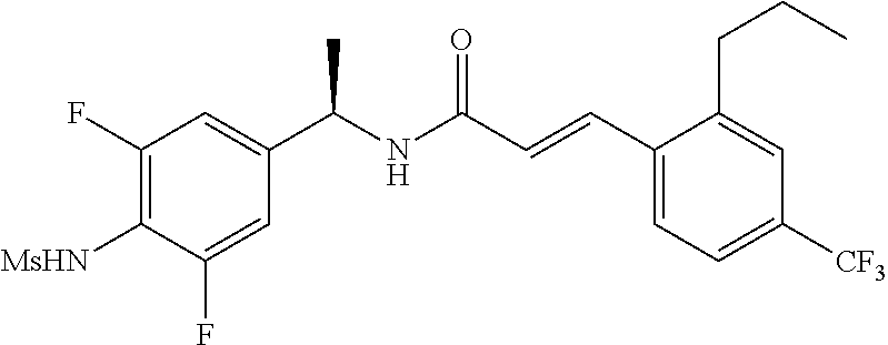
C1(F)=C([MsHN])C(F)=CC(C(NC(C=CC2=CC=C([CF3])C=C2CCC)=O)C)=C1
